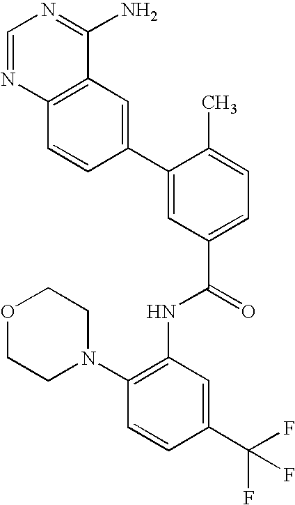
C1=NC2=C(C(N)=N1)C=C(C1=CC(C(=O)NC3=C(N4CCOCC4)C=CC(C(F)(F)F)=C3)=CC=C1C)C=C2
